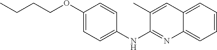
C1(OCCCC)=CC=C(NC2=NC3=CC=CC=C3C=C2C)C=C1
